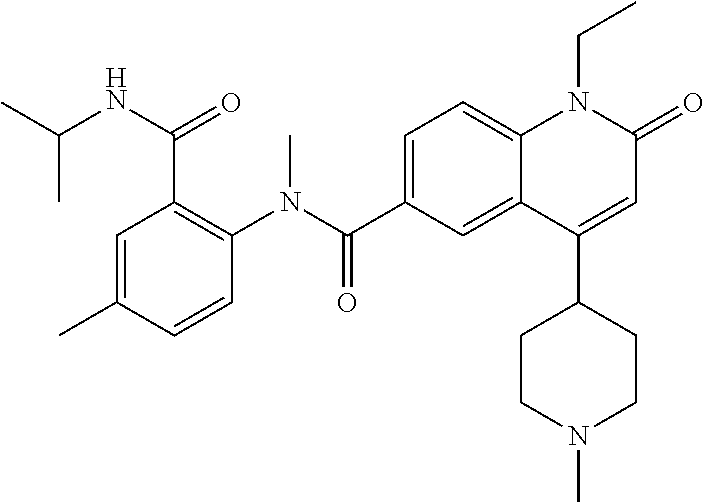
C1(N(C(C2=CC=C3C(=C2)C(C2CCN(C)CC2)=CC(=O)N3CC)=O)C)=C(C(NC(C)C)=O)C=C(C)C=C1
